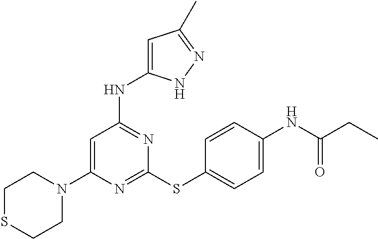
N1=C(SC2=CC=C(NC(CC)=O)C=C2)N=C(NC2=CC(C)=NN2)C=C1N1CCSCC1
